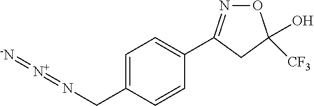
O1N=C(C2=CC=C(CN=[N+]=[-N])C=C2)CC1(O)[CF3]
